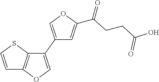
C1(C2=COC3=C2SC=C3)=COC(C(=O)CCC(O)=O)=C1
